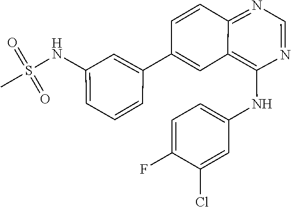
C1=CC(C2=CC3=C(NC4=CC=C(F)C(Cl)=C4)N=CN=C3C=C2)=CC(NS(C)(=O)=O)=C1
